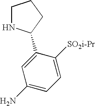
C1NC(C2=CC(N)=CC=C2[SO2i-Pr])CC1
